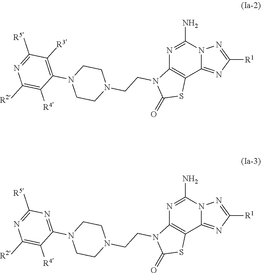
N1=C(N)N2C(=NC([R1])=N2)C2=C1N(CCN1CCN(C3=C([R3])C([R5])=NC([R2])=C3[R4])CC1)C(=O)S2.N1=C(N)N2C(=NC([R1])=N2)C2=C1N(CCN1CCN(C3=NC([R5])=NC([R2])=C3[R4])CC1)C(=O)S2
